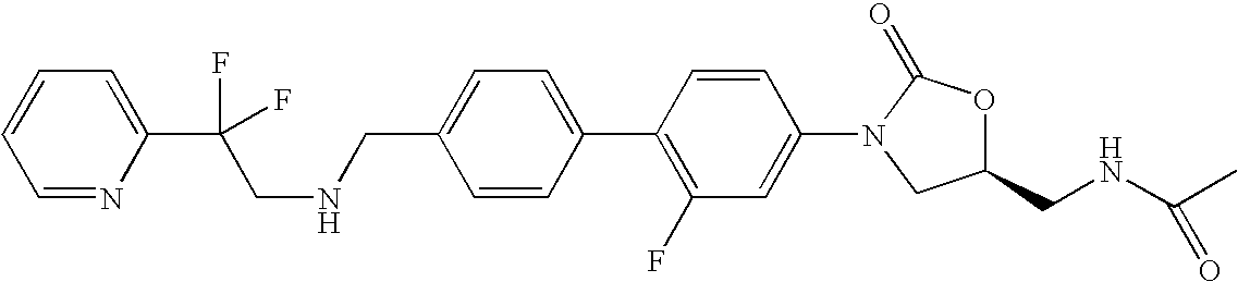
C1=C(CNCC(C2=CC=CC=N2)(F)F)C=CC(C2=C(F)C=C(N3CC(CNC(C)=O)OC3=O)C=C2)=C1
